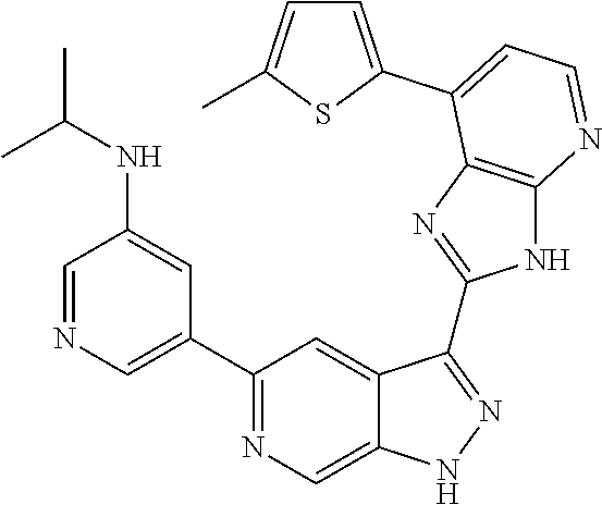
C1=NC=C(C2=NC=C3C(=C2)C(C2=NC4=C(N2)N=CC=C4C2=CC=C(C)S2)=NN3)C=C1NC(C)C
